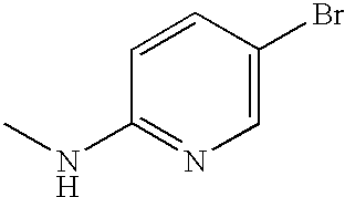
C1=CC(NC)=NC=C1Br
